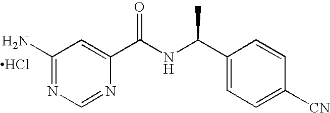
C1(N)=NC=NC(C(NC(C2=CC=C([CN])C=C2)C)=O)=C1.Cl
